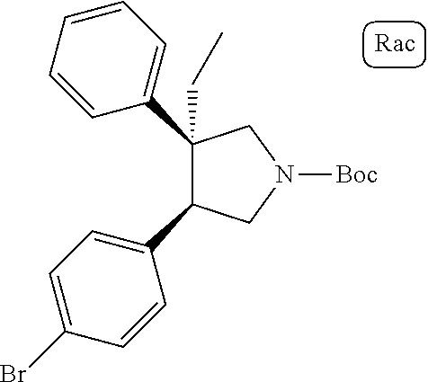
C1(C2=CC=CC=C2)(CC)C(C2=CC=C(Br)C=C2)CN([Boc])C1
